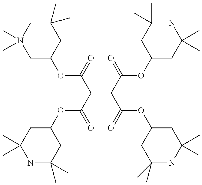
C1C(C)(C)CN(C)(C)CC1OC(=O)C(C(C(OC1CC(C)(C)NC(C)(C)C1)=O)C(OC1CC(C)(C)NC(C)(C)C1)=O)C(OC1CC(C)(C)NC(C)(C)C1)=O
